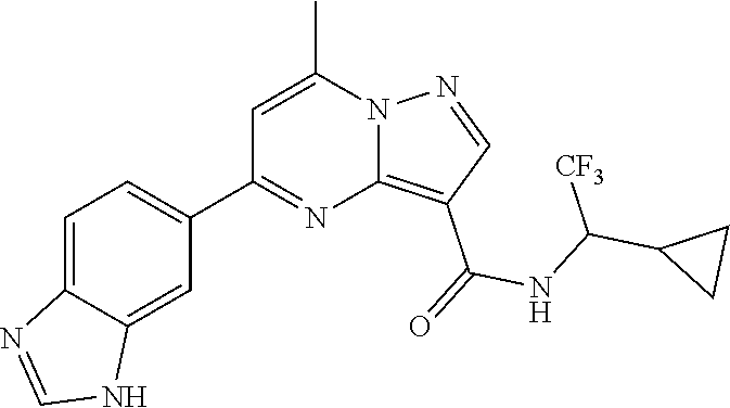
C12=C(C(=O)NC(C3CC3)[CF3])C=NN1C(C)=CC(C1=CC=C3C(=C1)NC=N3)=N2
